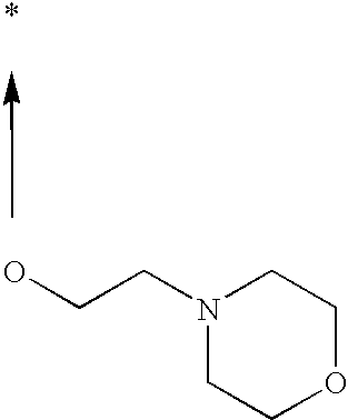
OCCN1CCOCC1
